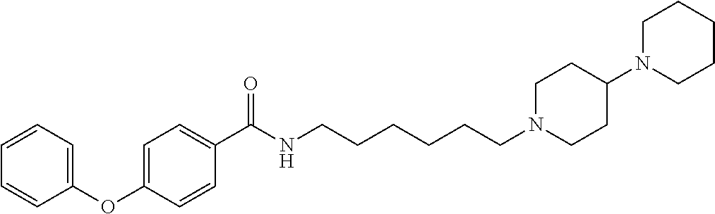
C1(OC2=CC=C(C(NCCCCCCN3CCC(N4CCCCC4)CC3)=O)C=C2)=CC=CC=C1
